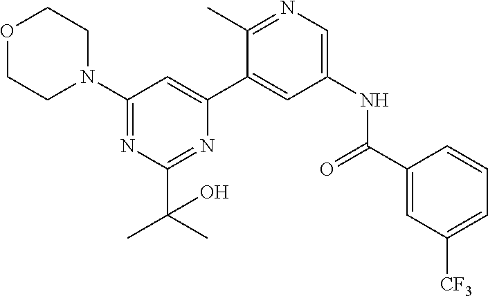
C1(N2CCOCC2)=NC(C(C)(C)O)=NC(C2=CC(NC(C3=CC([CF3])=CC=C3)=O)=CN=C2C)=C1
